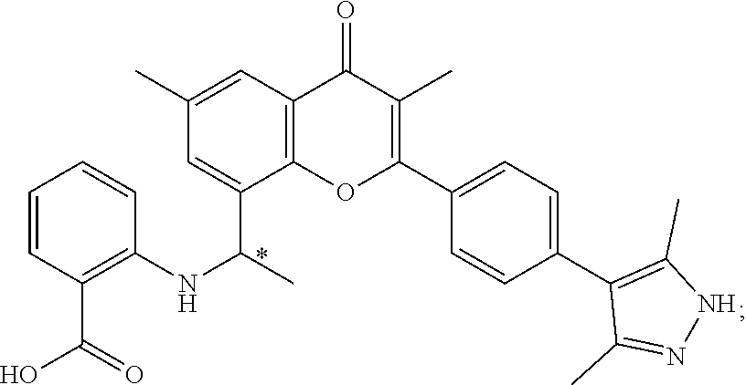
C1=CC(C(O)=O)=C(NC(C)C2=CC(C)=CC3=C2OC(C2=CC=C(C4=C(C)NN=C4C)C=C2)=C(C)C3=O)C=C1
